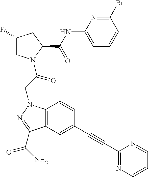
C1(NC(C2CC(F)CN2C(CN2C3=C(C(C(N)=O)=N2)C=C(C#CC2=NC=CC=N2)C=C3)=O)=O)=CC=CC(Br)=N1
